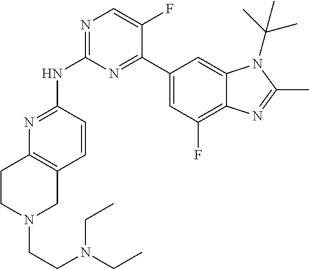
N1=C(NC2=NC=C(F)C(C3=CC(F)=C4C(=C3)N(C(C)(C)C)C(C)=N4)=N2)C=CC2=C1CCN(CCN(CC)CC)C2
